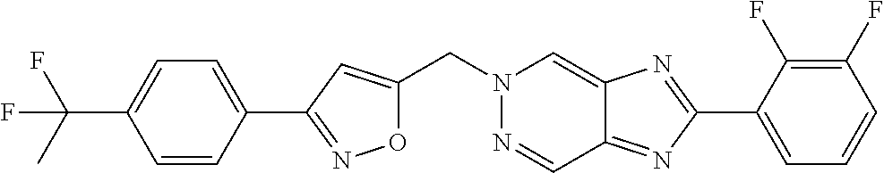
C1=CC(C2=NOC(CN3N=CC4=NC(C5=CC=CC(F)=C5F)=NC4=C3)=C2)=CC=C1C(F)(C)F
